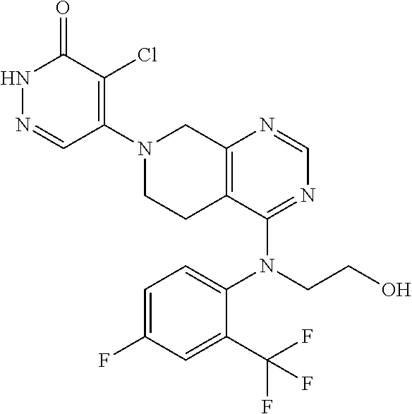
C1=NC2=C(C(N(C3=CC=C(F)C=C3C(F)(F)F)CCO)=N1)CCN(C1=C(Cl)C(=O)NN=C1)C2
